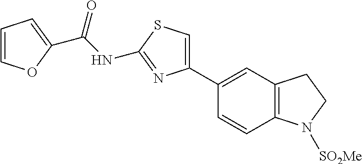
C(NC1=NC(C2=CC3=C(C=C2)N([SO2Me])CC3)=CS1)(=O)C1=CC=CO1
